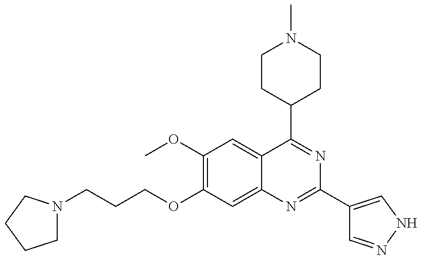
C(OC1=C(OC)C=C2C(=C1)N=C(C1=CNN=C1)N=C2C1CCN(C)CC1)CCN1CCCC1
